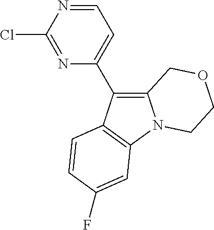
C1=NC(Cl)=NC(C2=C3N(C4=C2C=CC(F)=C4)CCOC3)=C1
